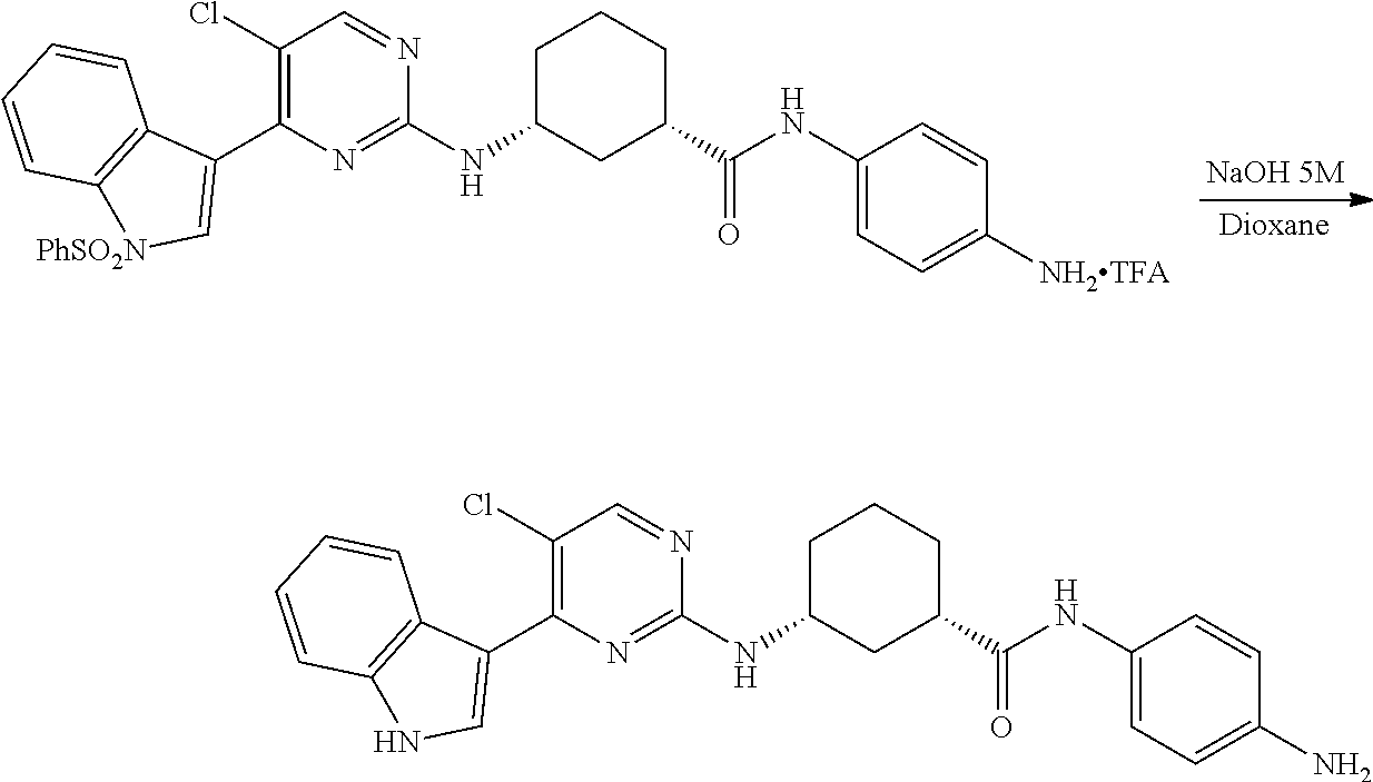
C1(Cl)=C(C2=C[PhSO2N]C3=C2C=CC=C3)N=C(NC2CC(C(=O)NC3=CC=C([NH2TFA])C=C3)CCC2)N=C1.C1(Cl)=C(C2=CNC3=C2C=CC=C3)N=C(NC2CC(C(=O)NC3=CC=C(N)C=C3)CCC2)N=C1
